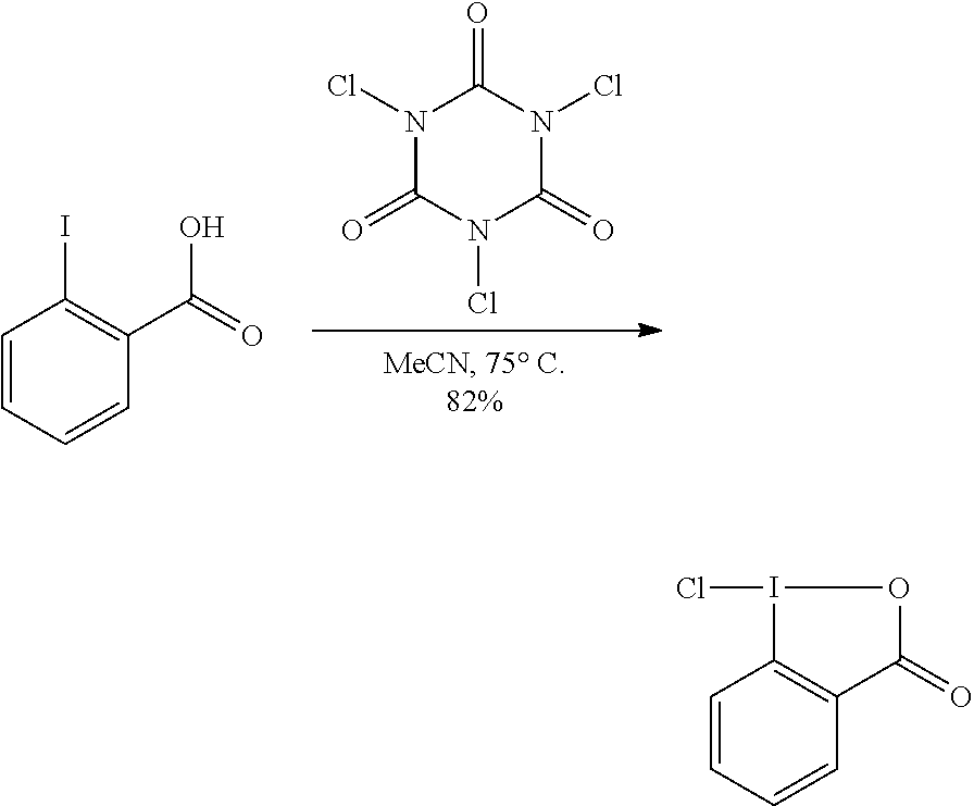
N1(Cl)C(=O)N(Cl)C(=O)N(Cl)C1=O.C1=CC=CC(C(=O)O)=C1I.C1=CC=CC2=C1I(Cl)OC2=O
